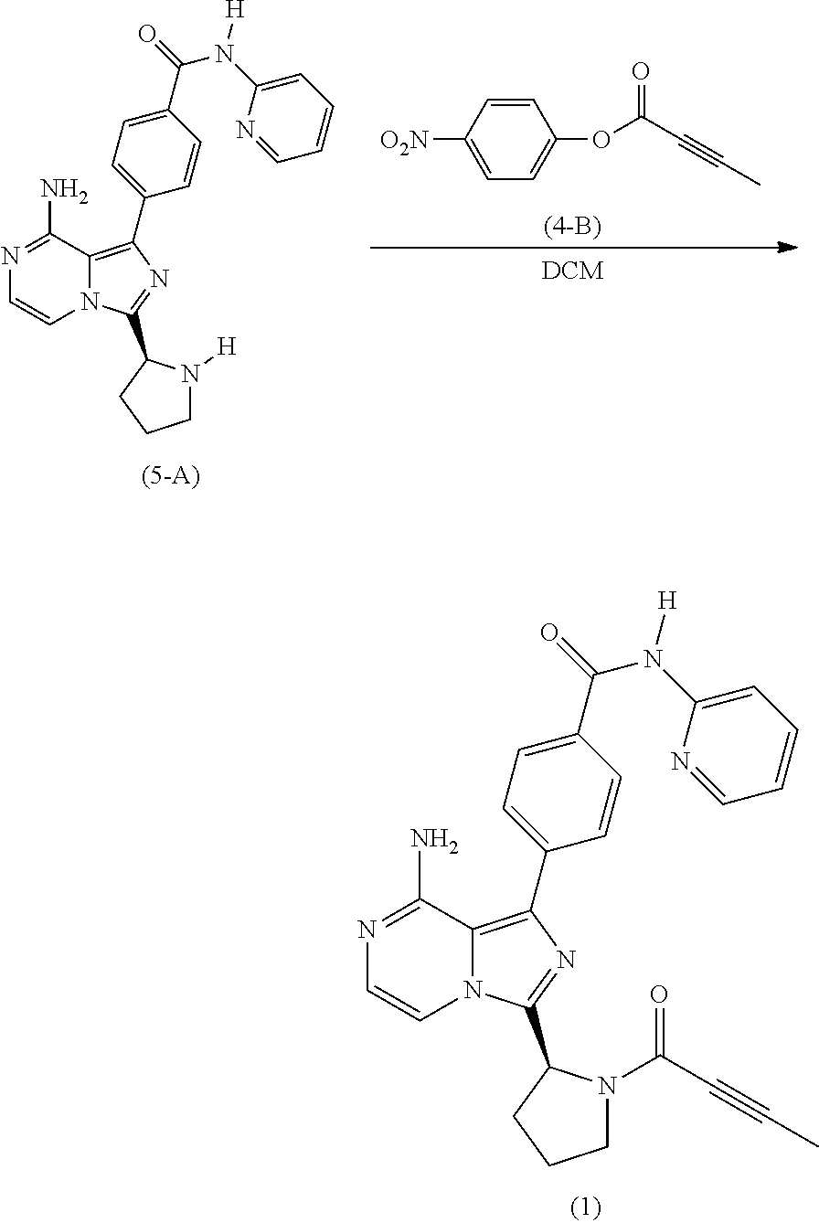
N1=C(N)C2=C(C3=CC=C(C(=O)N(C4=CC=CC=N4)[H])C=C3)N=C(C3CCCN3C(C#CC)=O)N2C=C1.N1=C(N)C2=C(C3=CC=C(C(=O)N(C4=CC=CC=N4)[H])C=C3)N=C(C3CCCN3[H])N2C=C1.O=C(C#CC)OC1=CC=C([O2N])C=C1
